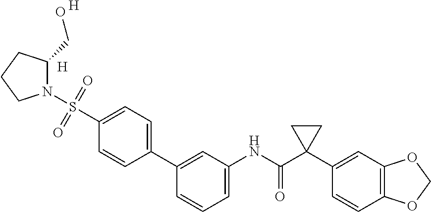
C1(C2=CC=C(S(=O)(=O)N3C(CO)CCC3)C=C2)=CC(NC(C2(C3=CC4=C(C=C3)OCO4)CC2)=O)=CC=C1.[H].[H]
